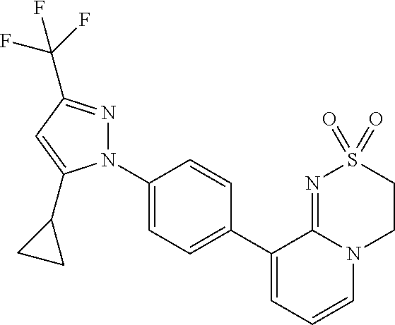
C1(N2N=C(C(F)(F)F)C=C2C2CC2)=CC=C(C2=CC=CN3C2=NS(=O)(=O)CC3)C=C1
